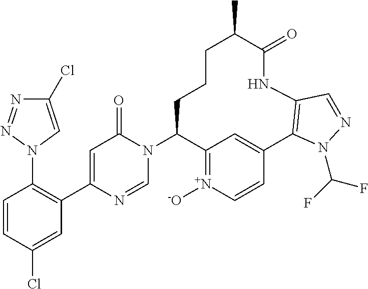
C1=CC(Cl)=CC(C2=CC(=O)N(C3C4=[N+]([-O])C=CC(=C4)C4=C(NC(=O)C(C)CCC3)C=NN4C(F)F)C=N2)=C1N1C=C(Cl)N=N1
